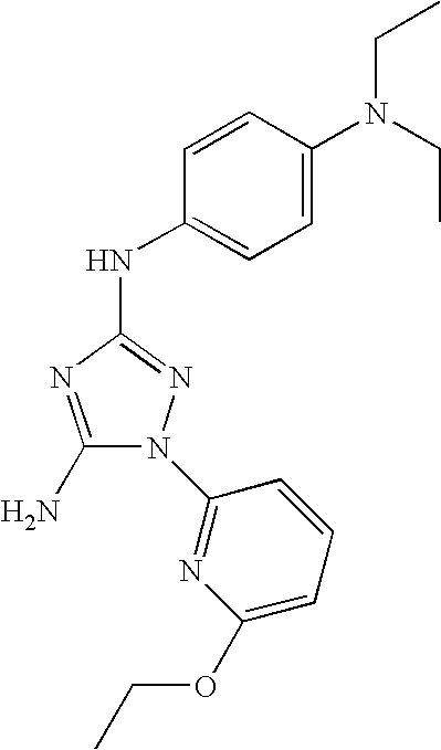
C1(N)=NC(NC2=CC=C(N(CC)CC)C=C2)=NN1C1=NC(OCC)=CC=C1
